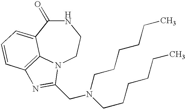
N1C(=O)C2=CC=CC3=C2N(CC1)C(CN(CCCCCC)CCCCCC)=N3
